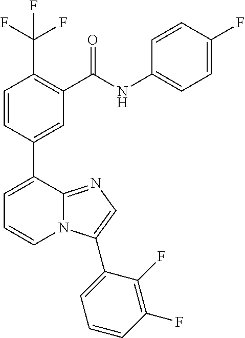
C1=CC(C2=CC=CN3C2=NC=C3C2=CC=CC(F)=C2F)=CC(C(=O)NC2=CC=C(F)C=C2)=C1C(F)(F)F
